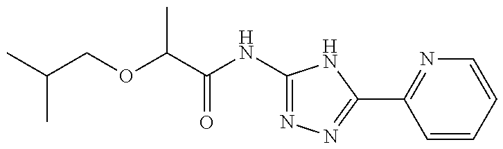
C(OC(C(NC1=NN=C(C2=NC=CC=C2)N1)=O)C)C(C)C
